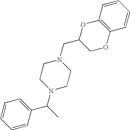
C1=CC(C(C)N2CCN(CC3COC4=C(O3)C=CC=C4)CC2)=CC=C1
